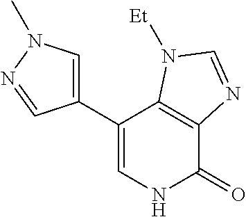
C1(C2=CN(C)N=C2)=CNC(=O)C2=C1N([Et])C=N2
